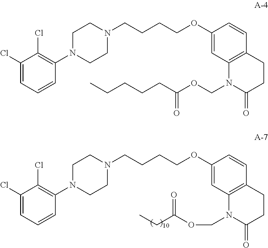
C1N(C2=C(Cl)C(Cl)=CC=C2)CCN(CCCCOC2=CC3=C(C=C2)CCC(=O)N3COC(CCCCC)=O)C1.C1N(C2=C(Cl)C(Cl)=CC=C2)CCN(CCCCOC2=CC3=C(C=C2)CCC(=O)N3COC(CC)=O)C1
